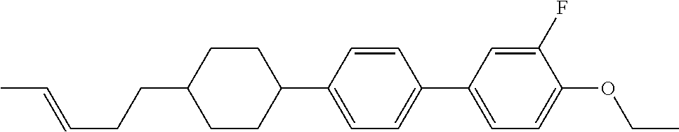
C1CC(CCC=CC)CCC1C1=CC=C(C2=CC=C(OCC)C(F)=C2)C=C1
